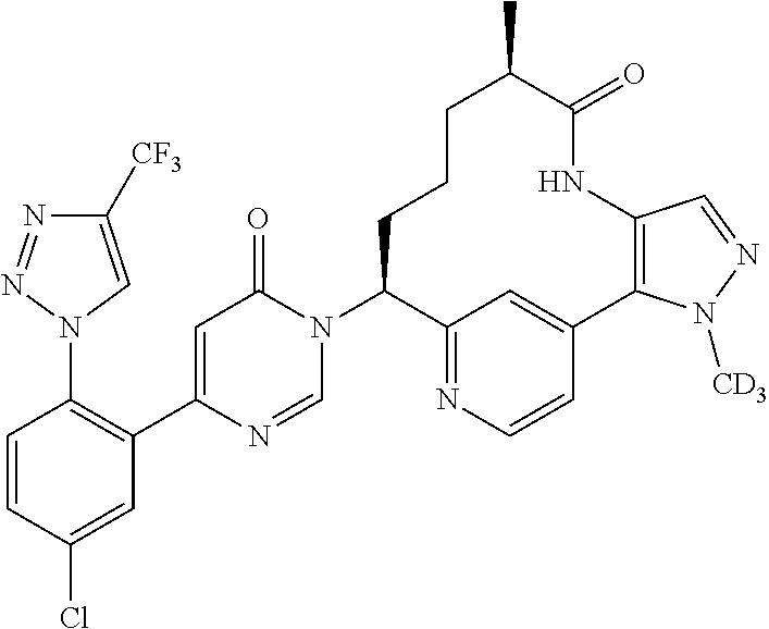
C1(N2C=NC(C3=C(N4C=C([CF3])N=N4)C=CC(Cl)=C3)=CC2=O)C2=NC=CC(=C2)C2=C(NC(=O)C(C)CCC1)C=NN2[CD3]
